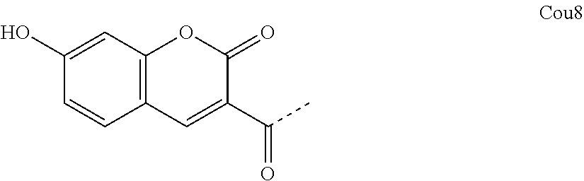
C12=C(C=C(O)C=C1)OC(=O)C(C(=O)C)=C2
